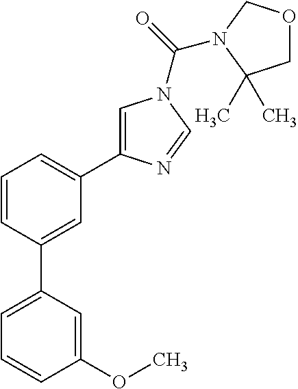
C1=C(C2=CC(C3=CN(C(=O)N4COCC4(C)C)C=N3)=CC=C2)C=C(OC)C=C1
